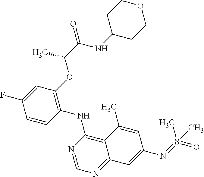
C1=CC(NC2=C3C(=NC=N2)C=C(N=S(=O)(C)C)C=C3C)=C(OC(C(=O)NC2CCOCC2)C)C=C1F
